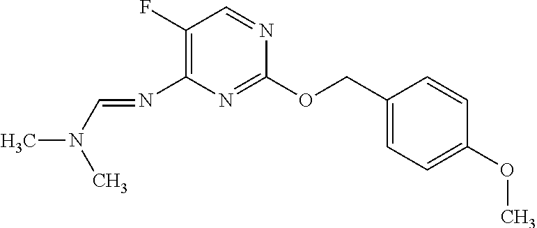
C1(COC2=NC(N=CN(C)C)=C(F)C=N2)=CC=C(OC)C=C1
